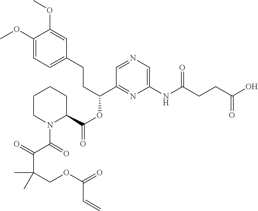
C1(CCC(OC(=O)C2CCCCN2C(=O)C(=O)C(COC(=O)C=C)(C)C)C2=NC(NC(CCC(O)=O)=O)=CN=C2)=CC=C(OC)C(OC)=C1
